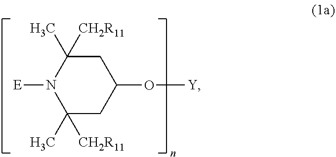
C1(C)([CH2R11])N([E])C(C)([CH2R11])CC(O[Y])C1
